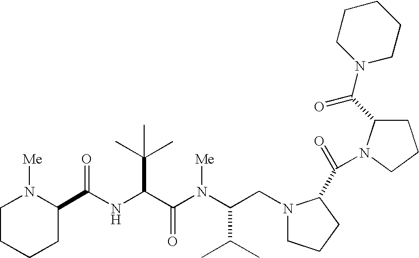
N(C(C(N(C(C(C)C)CN1CCCC1C(=O)N1CCCC1C(N1CCCCC1)=O)[Me])=O)C(C)(C)C)C(=O)C1N([Me])CCCC1
